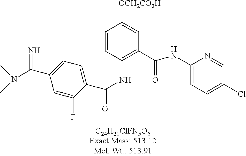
[OCH2CO2H]C1=CC(C(=O)NC2=CC=C(Cl)C=N2)=C(NC(=O)C2=CC=C(C(=N)N(C)C)C=C2F)C=C1
